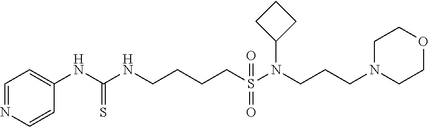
C1=NC=CC(NC(NCCCCS(N(CCCN2CCOCC2)C2CCC2)(=O)=O)=S)=C1
